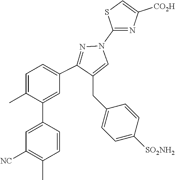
C1=C(C)C(C2=CC([NC])=C(C)C=C2)=CC(C2=NN(C3=NC([CO2H])=CS3)C=C2CC2=CC=C([SO2NH2])C=C2)=C1
